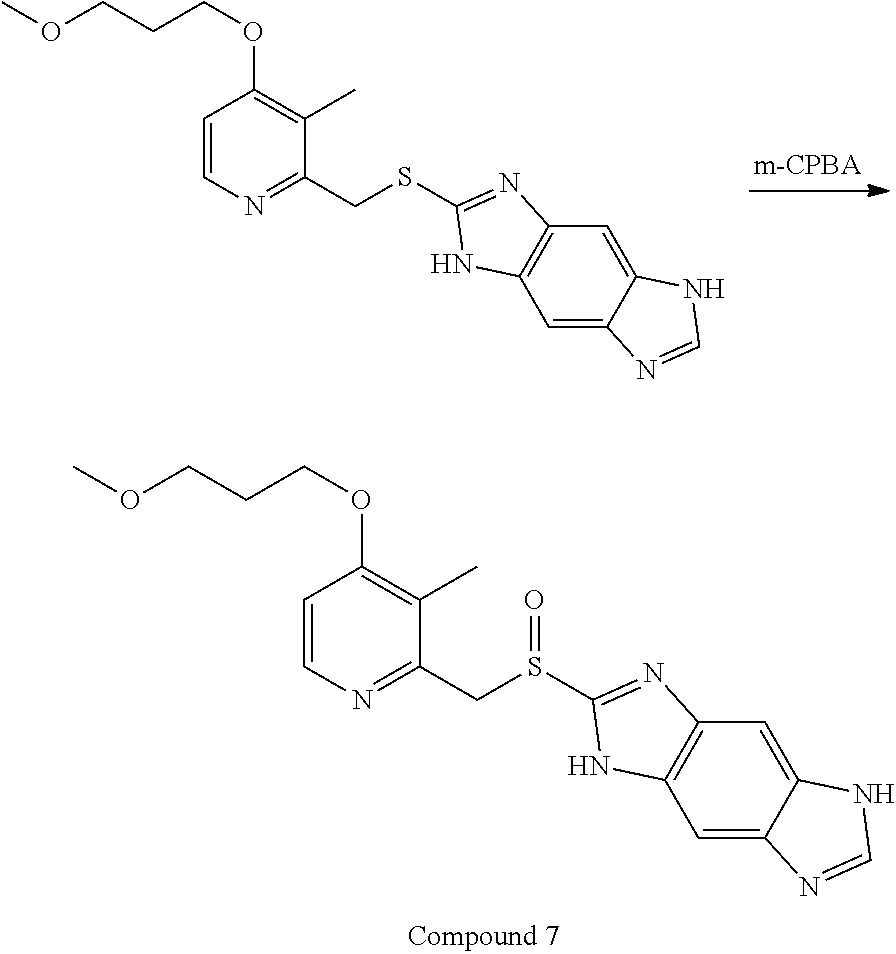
C1=CN=C(CSC2=NC3=C(C=C4C(=C3)NC=N4)N2)C(C)=C1OCCCOC.C1=CN=C(CS(C2=NC3=C(C=C4C(=C3)NC=N4)N2)=O)C(C)=C1OCCCOC
